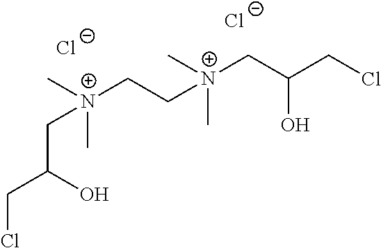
ClCC(O)C[N+](CC[N+](CC(CCl)O)(C)C)(C)C.[Cl-].[Cl-]
